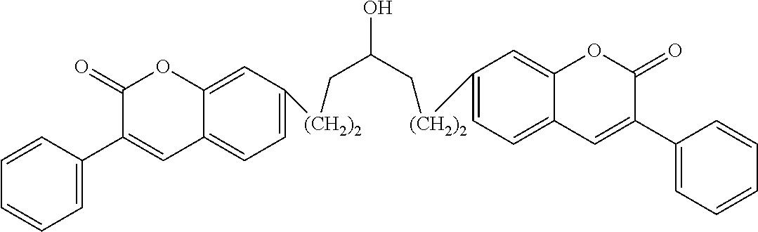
C1=C([(CH2)2]CC(O)C[(CH2)2]C2=CC=C3C(=C2)OC(=O)C(C2=CC=CC=C2)=C3)C=C2C(=C1)C=C(C1=CC=CC=C1)C(=O)O2
